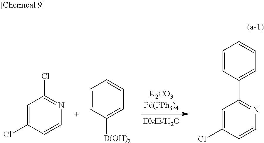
C1=C(Cl)C=CN=C1Cl.C1=CC([B(OH)2])=CC=C1.C1=CC(C2=NC=CC(Cl)=C2)=CC=C1
